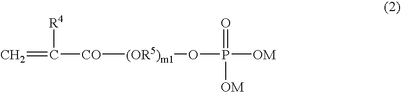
C=C([CO][(OR5)m1]OP([OM])(=O)[OM])[R4]
